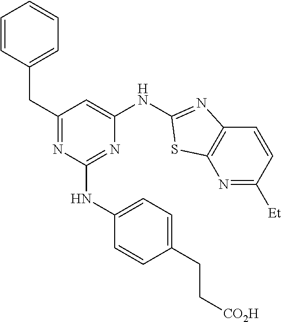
N1=C([Et])C=CC2=C1SC(NC1=CC(CC3=CC=CC=C3)=NC(NC3=CC=C(CC[CO2H])C=C3)=N1)=N2
